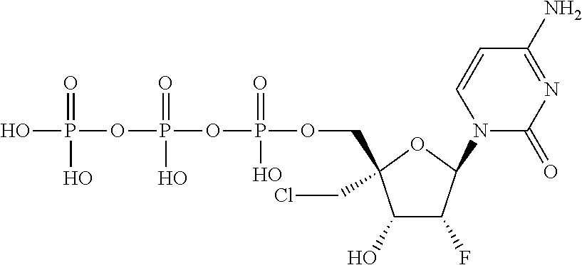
C1(O)C(F)C(N2C(=O)N=C(N)C=C2)OC1(COP(OP(OP(O)(=O)O)(=O)O)(=O)O)CCl
